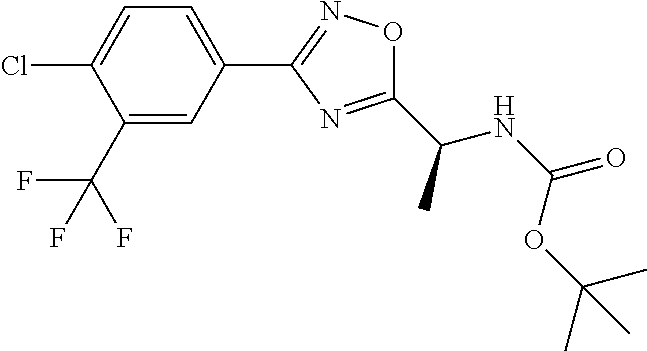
C1=C(Cl)C(C(F)(F)F)=CC(C2=NOC(C(NC(=O)OC(C)(C)C)C)=N2)=C1
